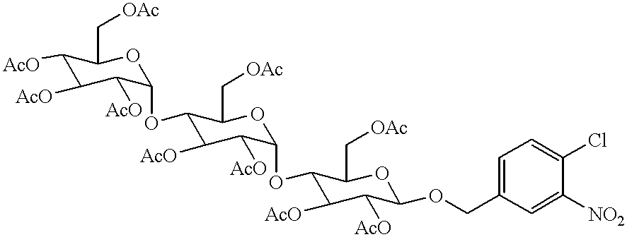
C1([AcO])C(C[OAc])OC(OC2C([AcO])C([AcO])C(OC3C([AcO])C([AcO])C(OCC4=CC=C(Cl)C([NO2])=C4)OC3C[OAc])OC2C[OAc])C([AcO])C1[AcO]
